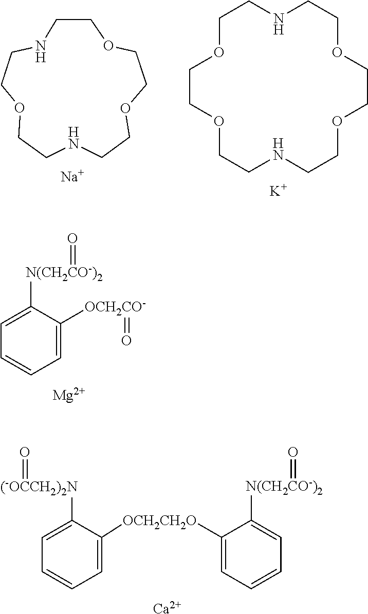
C1OCCOCCNCCOCCOCCNC1.[K].C1COCCNCCOCCOCCN1.[Na].C1=C([OCH2CO-]=O)C([N(CH2CO-)2]=O)=CC=C1.[Mg].C1=CC=C([OCH2CH2O]C2=CC=CC=C2[(-OCCH2)2N]=O)C([N(CH2CO-)2]=O)=C1.[Ca]
